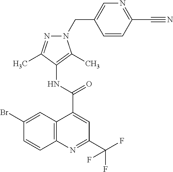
C12=C(N=C(C(F)(F)F)C=C1C(=O)NC1=C(C)N(CC3=CN=C(C#N)C=C3)N=C1C)C=CC(Br)=C2
